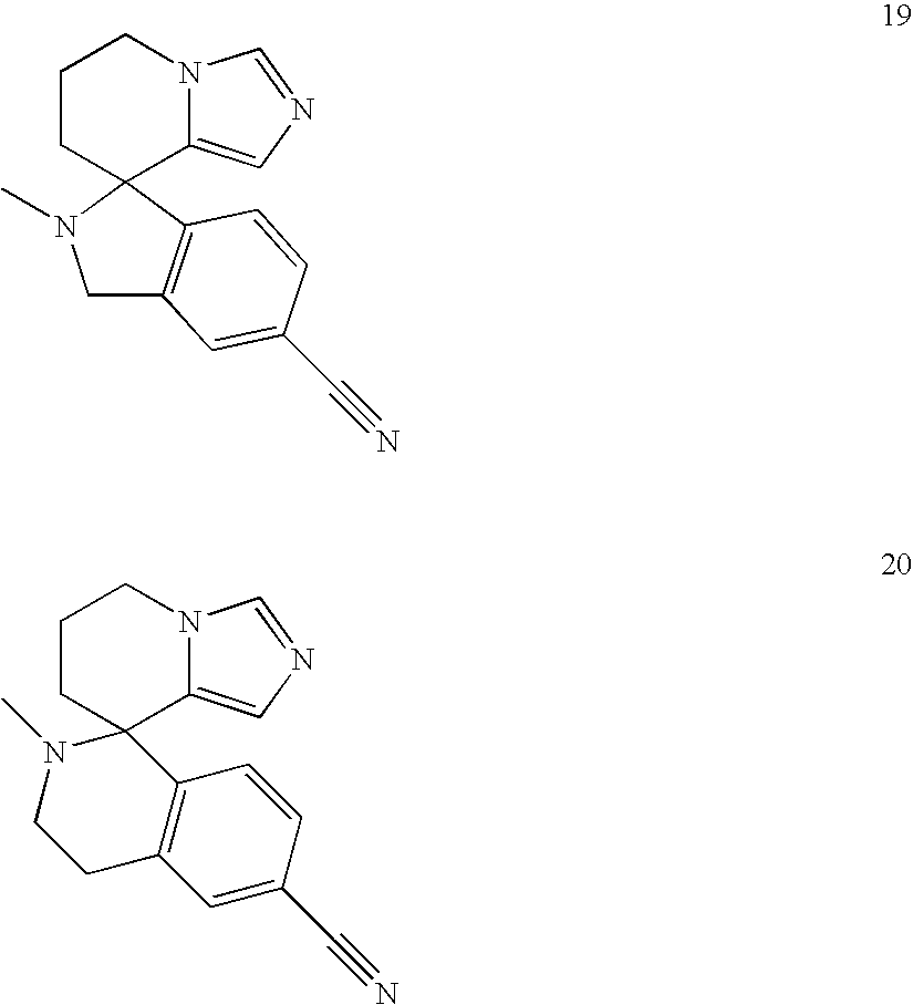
C1CC2(C3=CN=CN3C1)N(C)CCC1=C2C=CC(C#N)=C1.C1CC2(C3=C(CN2C)C=C(C#N)C=C3)C2=CN=CN2C1
